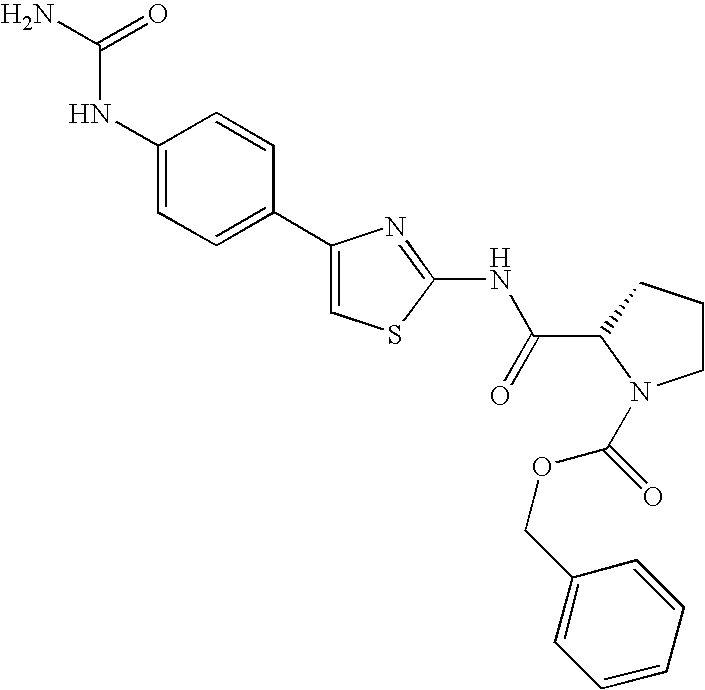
C1(C2=CC=C(NC(=O)N)C=C2)=CSC(NC(C2N(C(OCC3=CC=CC=C3)=O)CCC2)=O)=N1
